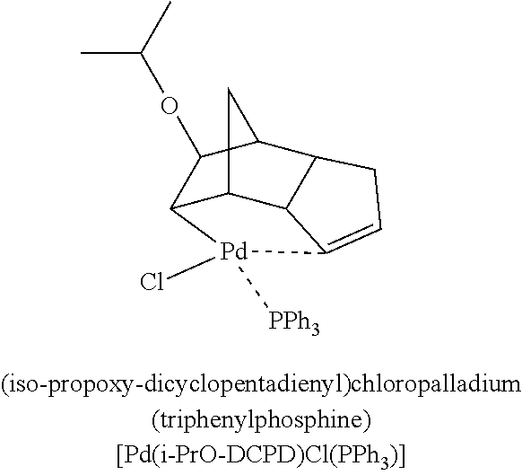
C12C3C4C(C(C1OC(C)C)C3)CC=C4[Pd]2(Cl)[PPh3]
